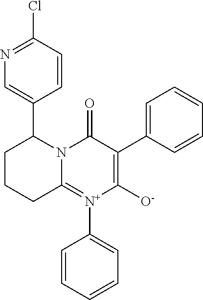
C12=[N+](C3=CC=CC=C3)C([O-])=C(C3=CC=CC=C3)C(=O)N1C(C1=CN=C(Cl)C=C1)CCC2
